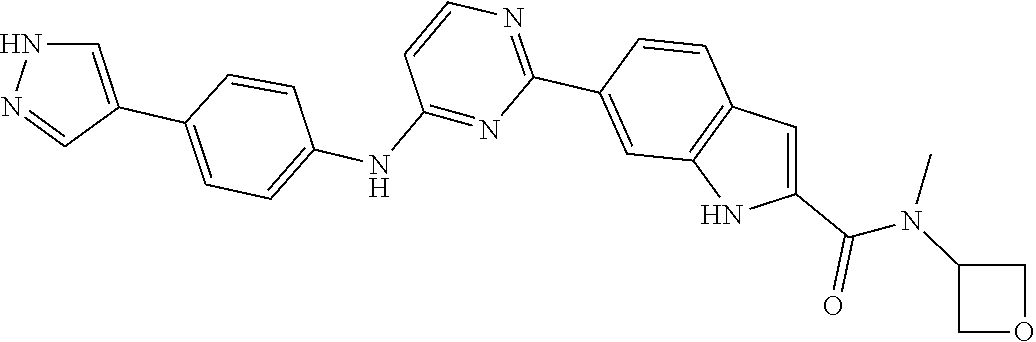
N(C1COC1)(C)C(C1=CC2=C(N1)C=C(C1=NC=CC(NC3=CC=C(C4=CNN=C4)C=C3)=N1)C=C2)=O
